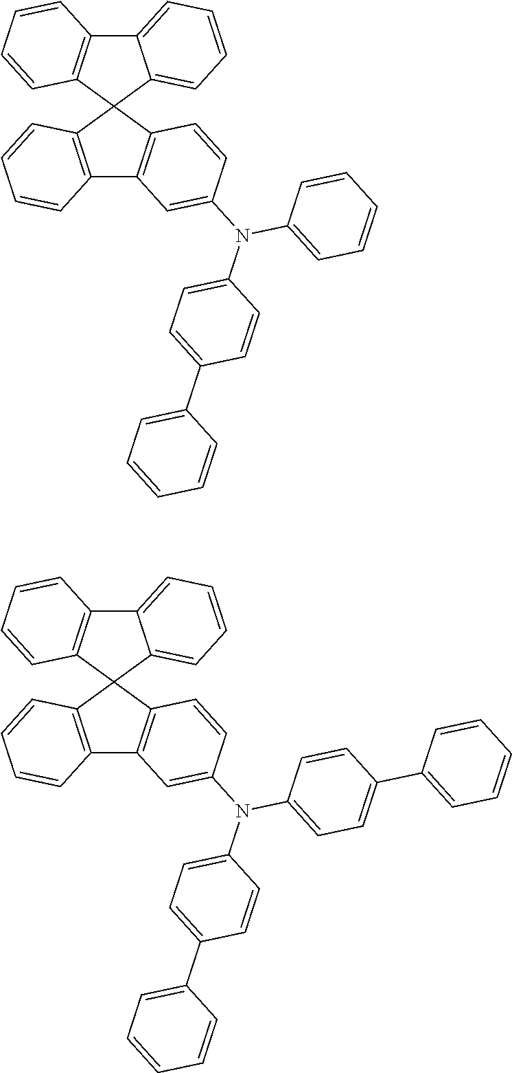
C12=C(C=CC=C1)C1(C3=C2C=C(N(C2=CC=C(C4=CC=CC=C4)C=C2)C2=CC=CC=C2)C=C3)C2=CC=CC=C2C2=C1C=CC=C2.C12=C(C=CC=C1)C1(C3=C2C=C(N(C2=CC=C(C4=CC=CC=C4)C=C2)C2=CC=C(C4=CC=CC=C4)C=C2)C=C3)C2=CC=CC=C2C2=C1C=CC=C2
